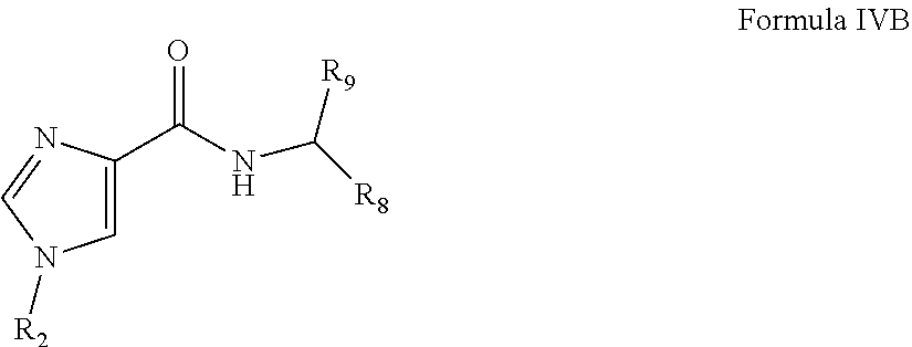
C1=C(C(NC([R8])[R9])=O)N=CN1[R2]
